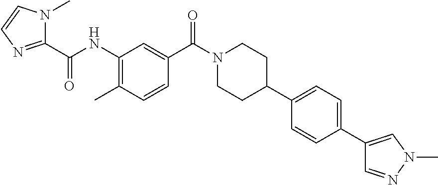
N1(C)C(C(NC2=C(C)C=CC(C(N3CCC(C4=CC=C(C5=CN(C)N=C5)C=C4)CC3)=O)=C2)=O)=NC=C1
